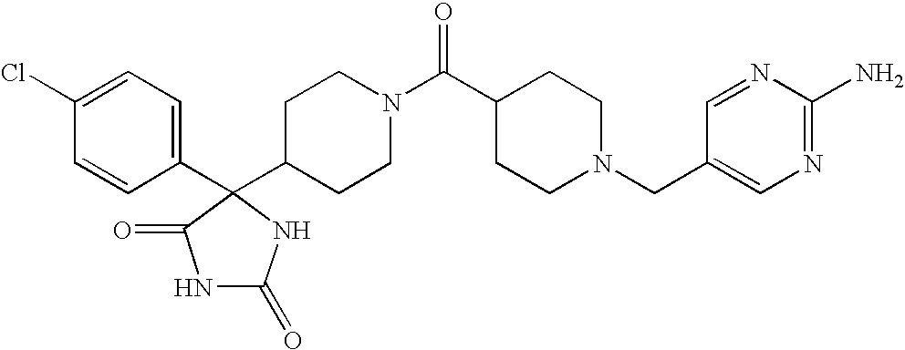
C1(Cl)=CC=C(C2(C3CCN(C(C4CCN(CC5=CN=C(N)N=C5)CC4)=O)CC3)C(=O)NC(=O)N2)C=C1
